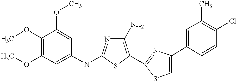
COC1=C(OC)C=C(NC2=NC(N)=C(C3=NC(C4=CC(C)=C(Cl)C=C4)=CS3)S2)C=C1OC
